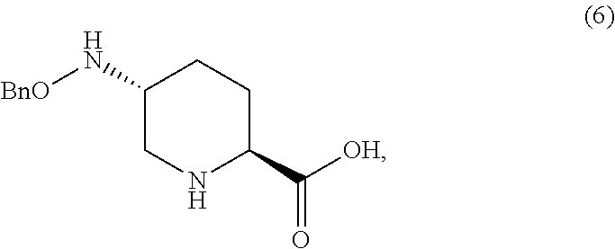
C1(N[BnO])CNC(C([OH])=O)CC1
